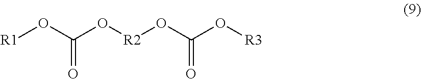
[R3]OC(O[R2]OC(O[R1])=O)=O
